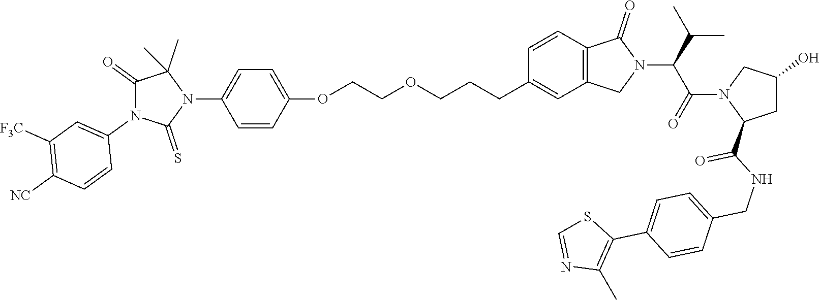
C1=CC2=C(C=C1CCCOCCOC1=CC=C(N3C(C)(C)C(=O)N(C4=CC([F3C])=C([NC])C=C4)C3=S)C=C1)CN(C(C(N1C(C(=O)NCC3=CC=C(C4=C(C)N=CS4)C=C3)CC(O)C1)=O)C(C)C)C2=O
